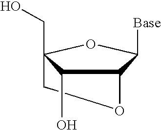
C12C([Base])OC(CO)(CO1)C2O
